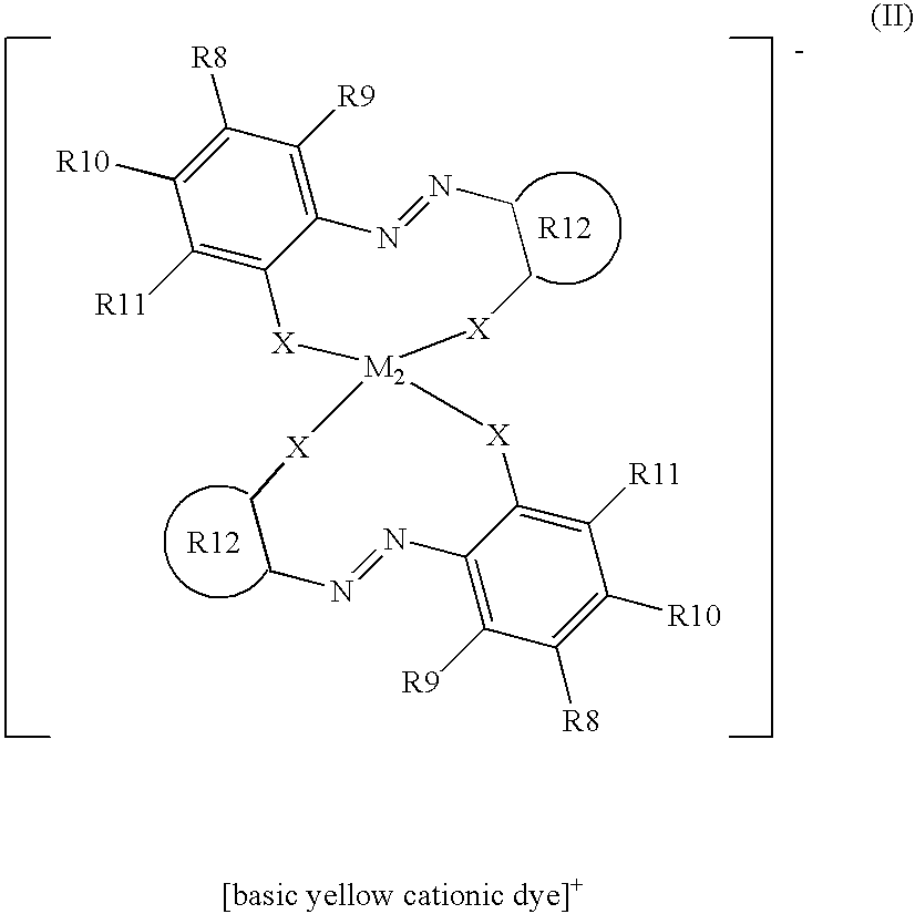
C12=C([R9])C([R8])=C([R10])C([R11])=C1[X][M2]1([X]CCN=N2)[X]C2=C([R11])C([R10])=C([R8])C([R9])=C2N=NCC[X]1
